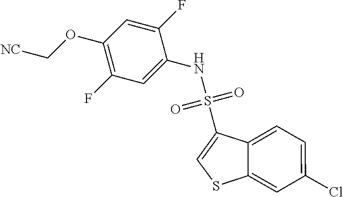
N(S(C1=CSC2=CC(Cl)=CC=C12)(=O)=O)C1=CC(F)=C(OC[NC])C=C1F
